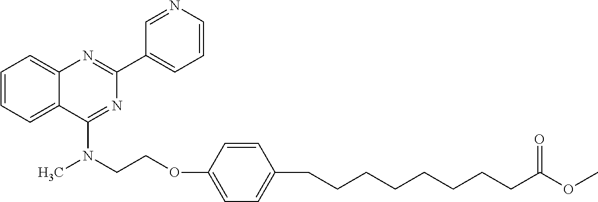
C1(C2=CC=CN=C2)=NC2=CC=CC=C2C(N(CCOC2=CC=C(CCCCCCCCC(OC)=O)C=C2)C)=N1
